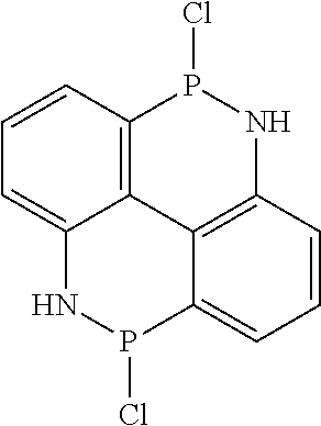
C12=C3C=CC=C1NP(Cl)C1=CC=CC(=C21)NP3Cl
